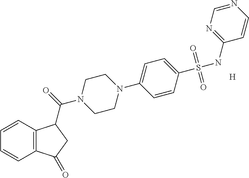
C12=C(C=CC=C1)C(C(=O)N1CCN(C3=CC=C(S(NC4=NC=NC=C4)(=O)=O)C=C3)CC1)CC2=O.[H]
